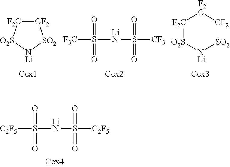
[CF2]1[F2C][O2S][NLi][SO2]1.[F3C]S([LiN]S([CF3])(=O)=O)(=O)=O.[NLi]1[SO2][CF2][F2C][F2C][O2S]1.[C2F5]S([LiN]S([C2F5])(=O)=O)(=O)=O
